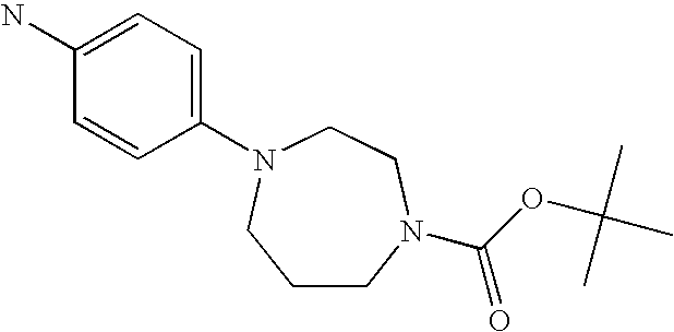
C1=CC(N2CCN(C(OC(C)(C)C)=O)CCC2)=CC=C1N
